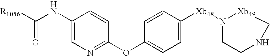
[R1056]C(NC1=CN=C(OC2=CC=C([Xb48]N3CCNC[Xb49]3)C=C2)C=C1)=O
